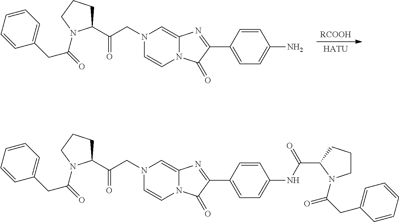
[RCOOH].[HATU].C1=CN2C(=CN1CC(C1CCCN1C(=O)CC1=CC=CC=C1)=O)N=C(C1=CC=C(N)C=C1)C2=O.C1=CN2C(=CN1CC(C1CCCN1C(=O)CC1=CC=CC=C1)=O)N=C(C1=CC=C(NC(C3N(C(CC4=CC=CC=C4)=O)CCC3)=O)C=C1)C2=O
